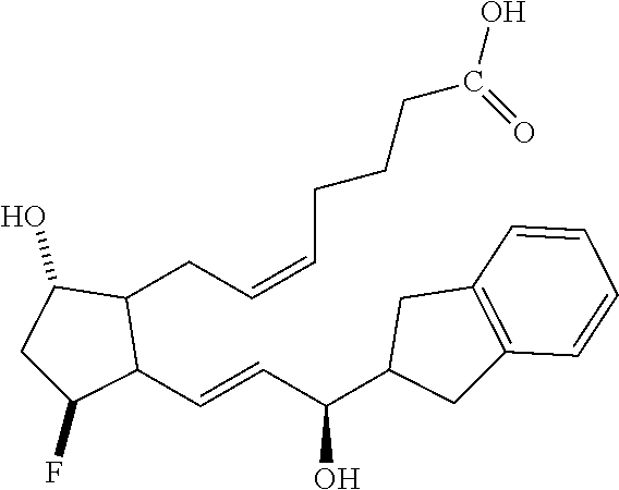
C(C=CCCCC(O)=O)C1C(C=CC(O)C2CC3=C(C=CC=C3)C2)C(F)CC1O
